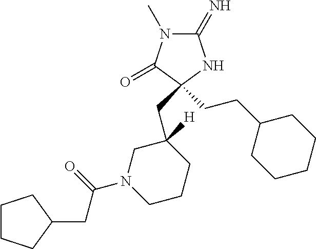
C1(=N)N(C)C(=O)C(CCC2CCCCC2)(CC2([H])CN(C(=O)CC3CCCC3)CCC2)N1
